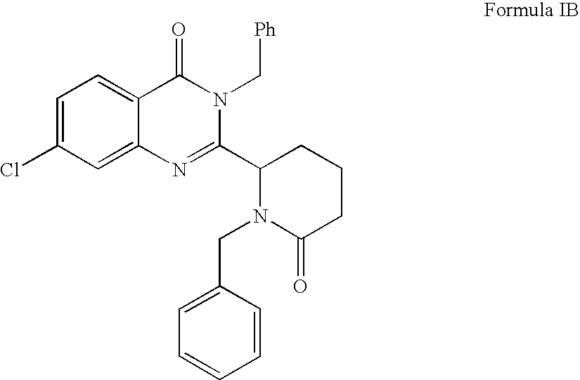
C1=C(Cl)C=C2C(=C1)C(=O)N(C[Ph])C(C1CCCC(=O)N1CC1=CC=CC=C1)=N2
